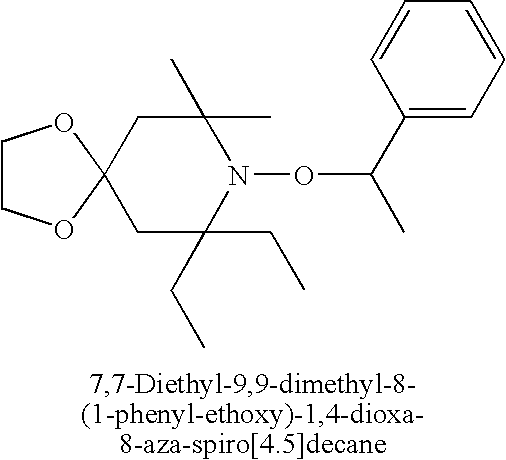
C1COC2(O1)CC(C)(C)N(OC(C)C1=CC=CC=C1)C(CC)(CC)C2
